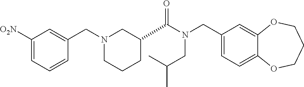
C1(CN(C(=O)C2CCCN(CC3=CC([O2N])=CC=C3)C2)CC(C)C)=CC=C2C(=C1)OCCCO2
